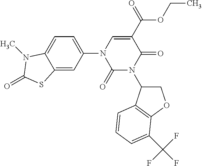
C12=CC(N3C(=O)N(C4COC5=C4C=CC=C5C(F)(F)F)C(=O)C(C(OCC)=O)=C3)=CC=C1N(C)C(=O)S2
